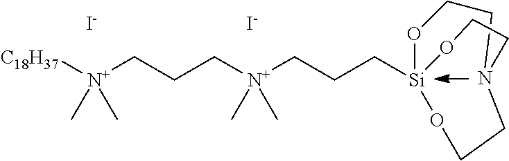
[N+](CCC[N+](C)(C)CCC[Si]12OCCN(CCO1)CCO2)([C18H37])(C)C.[I-].[I-]
